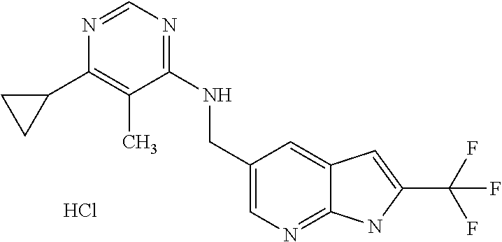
C1(NCC2=CN=C3C(=C2)C=C(C(F)(F)F)N3)=NC=NC(C2CC2)=C1C.Cl
